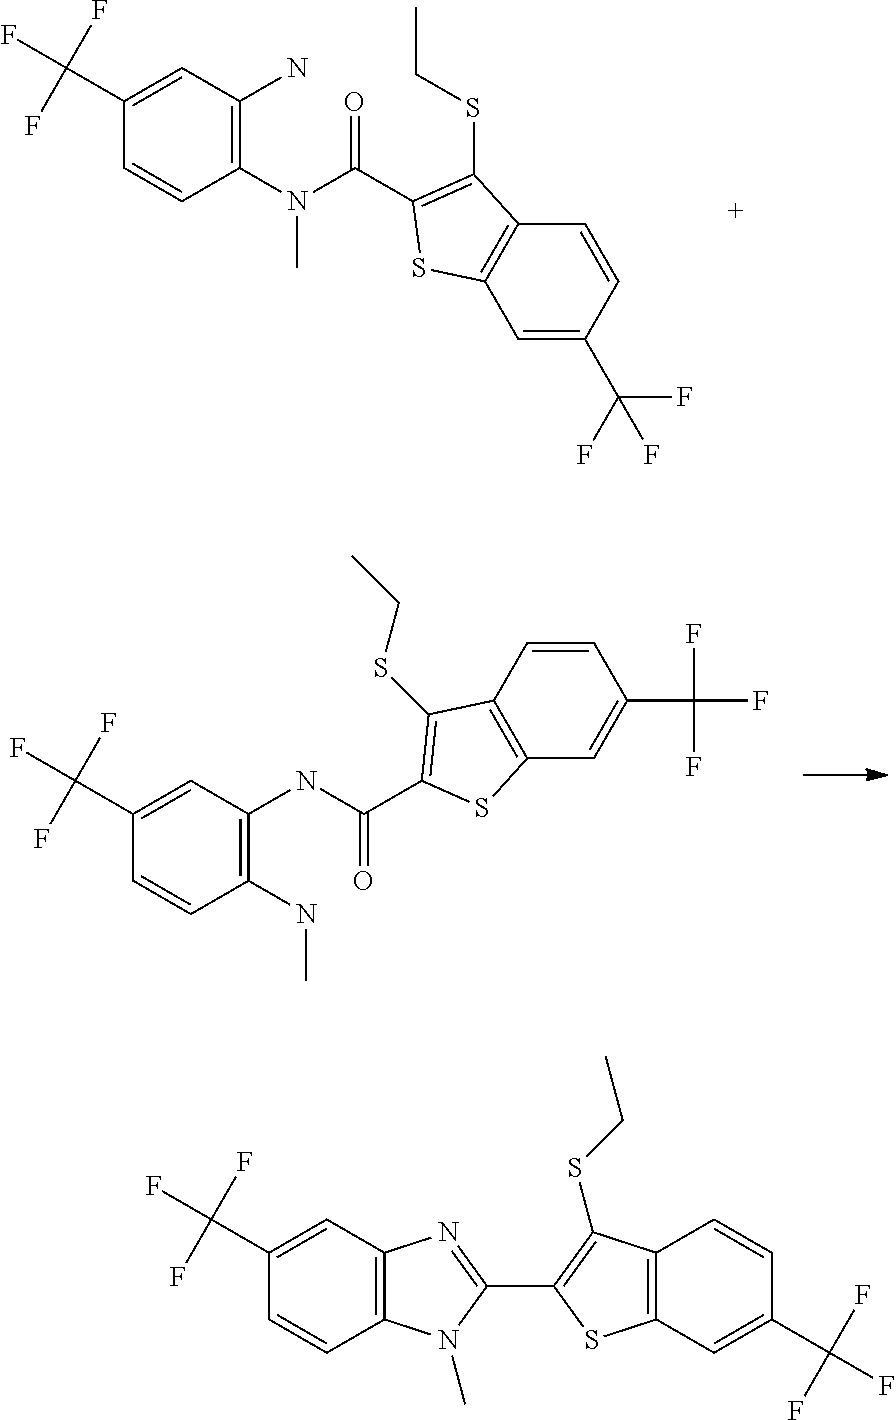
C1(N(C(=O)C2=C(SCC)C3=C(C=C(C(F)(F)F)C=C3)S2)C)=C(N)C=C(C(F)(F)F)C=C1.C1(NC)=C(NC(=O)C2=C(SCC)C3=C(C=C(C(F)(F)F)C=C3)S2)C=C(C(F)(F)F)C=C1.C12=C(C=C(C(F)(F)F)C=C1)N=C(C1=C(SCC)C3=C(C=C(C(F)(F)F)C=C3)S1)N2C
